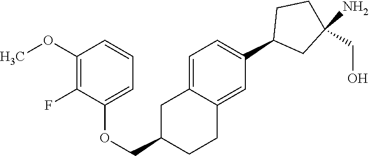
C1=C2C(=CC(C3CC(N)(CO)CC3)=C1)CCC(COC1=CC=CC(OC)=C1F)C2
